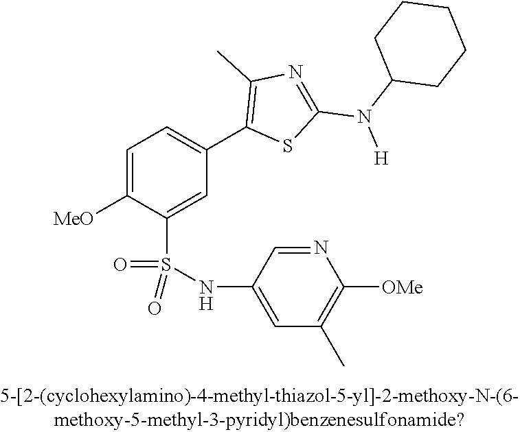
C1=C([OMe])C(S(NC2=CC(C)=C([OMe])N=C2)(=O)=O)=CC(C2=C(C)N=C(N(C3CCCCC3)[H])S2)=C1
